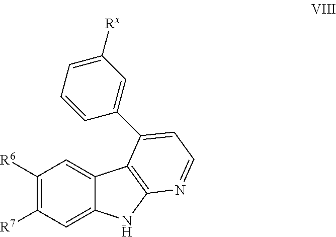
C1([R6])=C([R7])C=C2C(=C1)C1=C(N2)N=CC=C1C1=CC([Rx])=CC=C1
